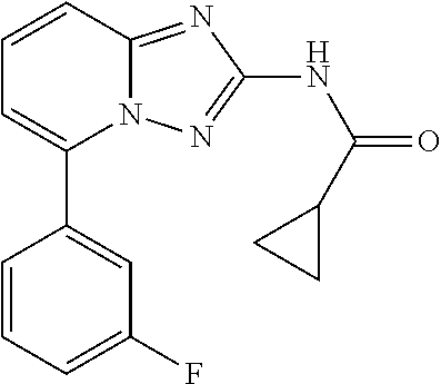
C1=CC=C(F)C=C1C1=CC=CC2=NC(NC(=O)C3CC3)=NN12
